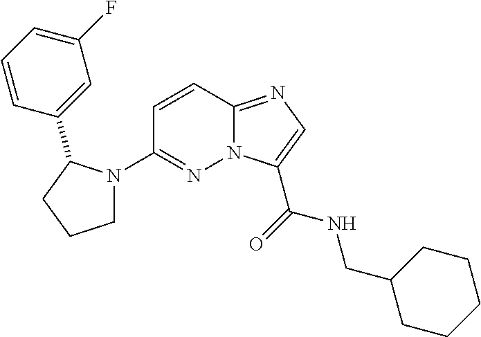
N12C(=NC=C1C(=O)NCC1CCCCC1)C=CC(N1CCCC1C1=CC(F)=CC=C1)=N2
